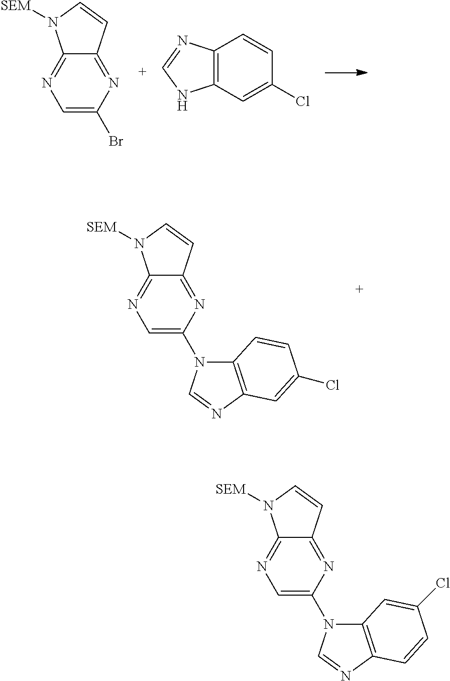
C1=C(Br)N=C2C(=N1)N([SEM])C=C2.C12=C(C=C(Cl)C=C1)NC=N2.C1=C(N2C3=C(N=C2)C=C(Cl)C=C3)N=C2C(=N1)N([SEM])C=C2.C1=C(N2C3=C(N=C2)C=CC(Cl)=C3)N=C2C(=N1)N([SEM])C=C2
